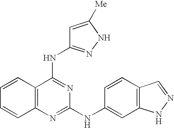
C1=CC2=C(C=C1)N=C(NC1=CC3=C(C=C1)C=NN3)N=C2NC1=NNC([Me])=C1
